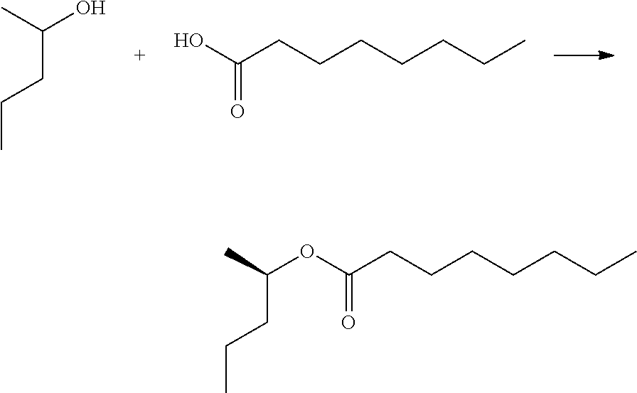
CC(CCC)O.OC(CCCCCCC)=O.O(C(CCCCCCC)=O)C(C)CCC
